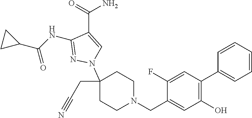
C1(NC(C2CC2)=O)=NN(C2(CC#N)CCN(CC3=CC(O)=C(C4=CC=CC=C4)C=C3F)CC2)C=C1C(=O)N
